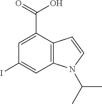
C1=C(C(=O)O)C2=C(C=C1I)N(C(C)C)C=C2
